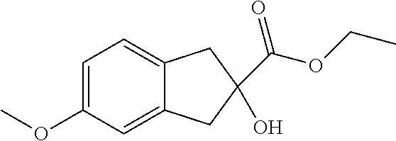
C1=C(OC)C=C2C(=C1)CC(C(OCC)=O)(O)C2
